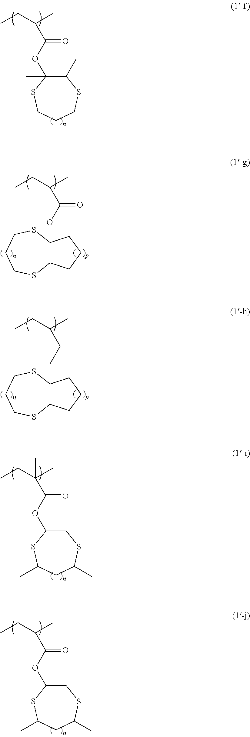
CCC(C)C(OC1(C)C(C)SCCCS1)=O.CCC(C)(C(OC12C(SCCCS1)CCC2)=O)C.CCC(C)CCC12C(SCCCS1)CCC2.CCC(C)(C)C(OC1CSC(C)CC(C)S1)=O.CCC(C)C(OC1CSC(C)CC(C)S1)=O
